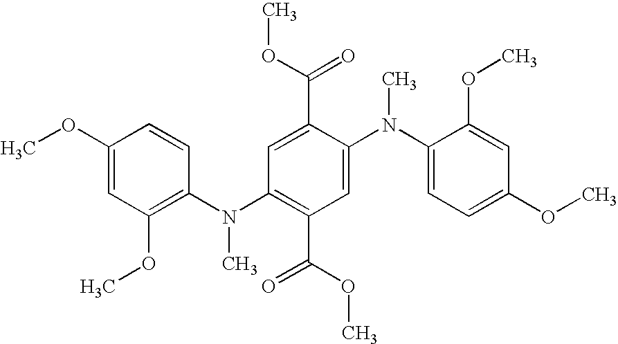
C1=C(OC)C=CC(N(C)C2=C(C(OC)=O)C=C(N(C3=CC=C(OC)C=C3OC)C)C(C(OC)=O)=C2)=C1OC
